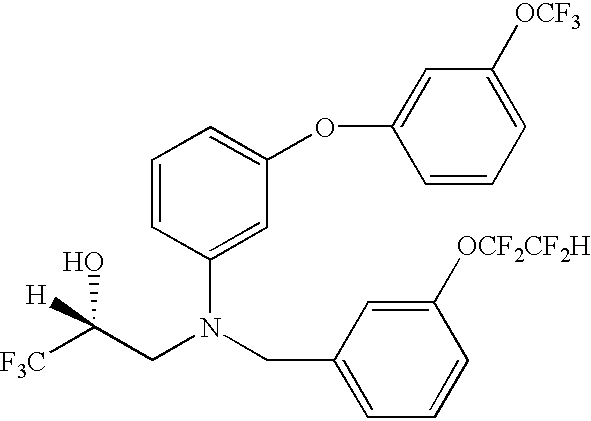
C1=CC(N(CC2=CC=CC([OCF2CF2H])=C2)CC([F3C])([H])O)=CC(OC2=CC([OCF3])=CC=C2)=C1
